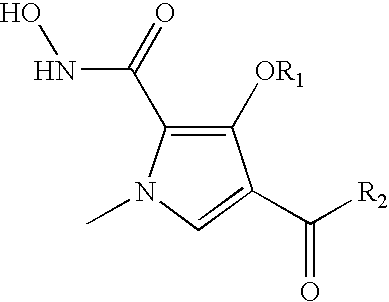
C1([OR1])=C(C(=O)NO)N(C)C=C1C([R2])=O
